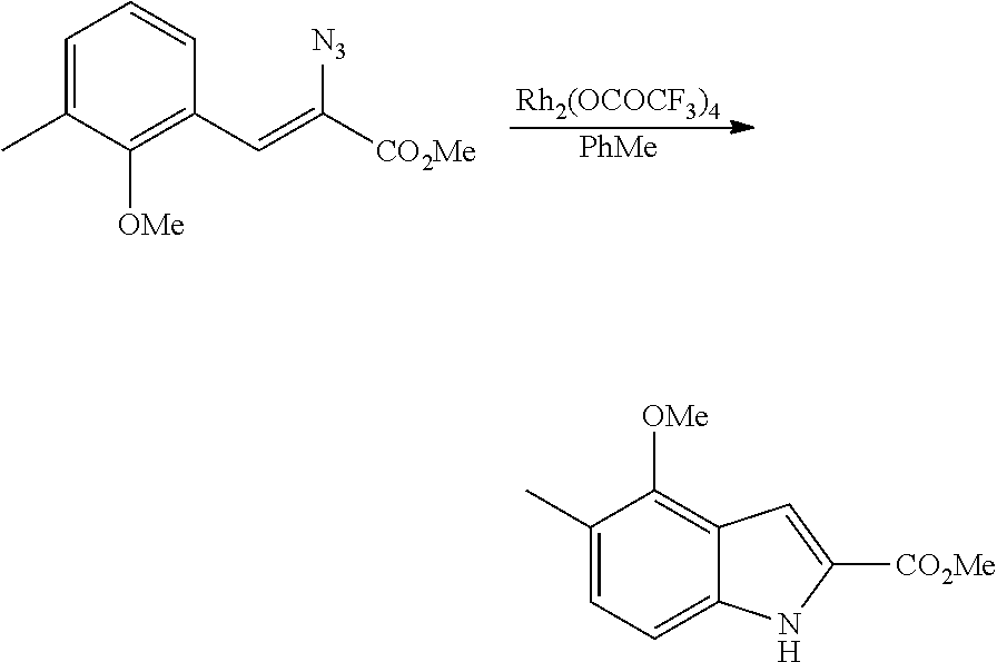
[Rh2(OCOCF3)4].[PhMe].C1=C(C)C([OMe])=C(C=C([N3])[CO2Me])C=C1.C1(C)=CC=C2C(=C1[OMe])C=C([CO2Me])N2
